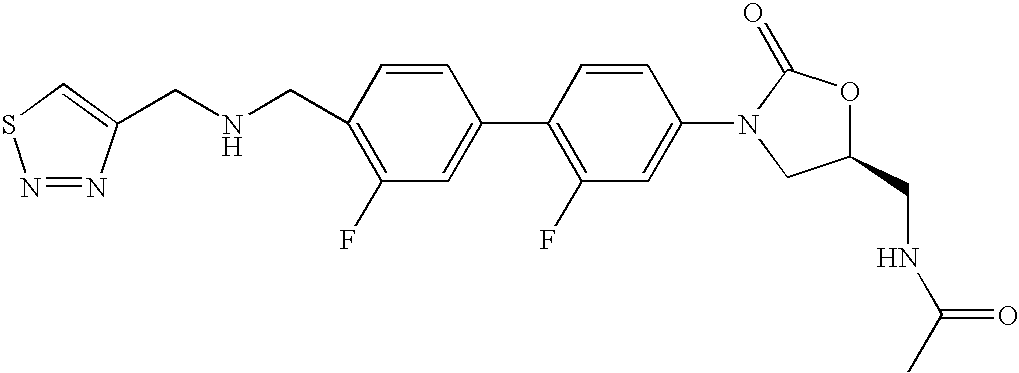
C1(F)=C(CNCC2=CSN=N2)C=CC(C2=C(F)C=C(N3CC(CNC(C)=O)OC3=O)C=C2)=C1
